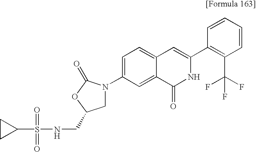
C1=C(N2CC(CNS(=O)(=O)C3CC3)OC2=O)C=C2C(=C1)C=C(C1=C(C(F)(F)F)C=CC=C1)NC2=O
